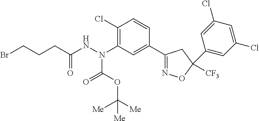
C1(N(NC(=O)CCCBr)C(OC([Me])([Me])[Me])=O)=C(Cl)C=CC(C2=NOC([CF3])(C3=CC(Cl)=CC(Cl)=C3)C2)=C1
